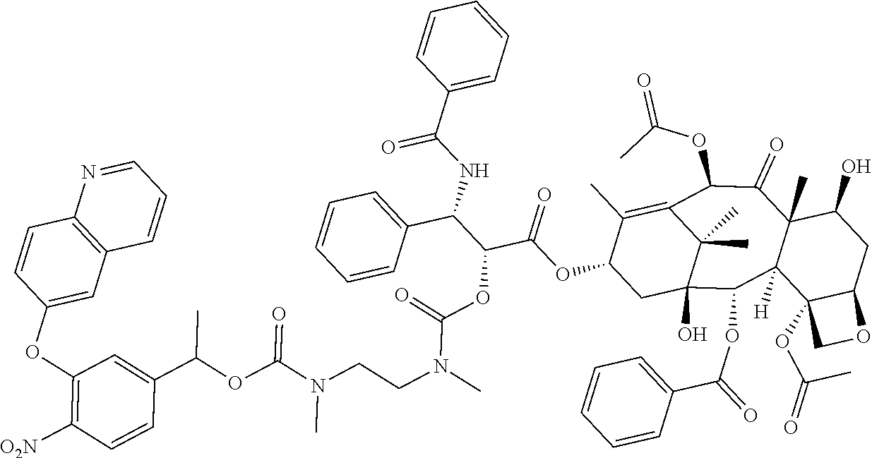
C1=CC(C(NC(C(OC(N(CCN(C(OC(C2=CC(OC3=CC4=C(C=C3)N=CC=C4)=C([O2N])C=C2)C)=O)C)C)=O)C(OC2CC3(O)C(C)(C)C(=C2C)C(OC(=O)C)C(=O)C2(C)C([H])(C3OC(=O)C3=CC=CC=C3)C3(OC(=O)C)C(CC2O)OC3)=O)C2=CC=CC=C2)=O)=CC=C1
